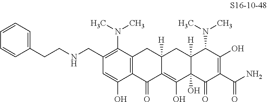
C12=C(C(N(C)C)=C(CNCCC3=CC=CC=C3)C=C1O)CC1([H])C(=C(O)C3(O)C([H])(C1)C(N(C)C)C(O)=C(C(N)=O)C3=O)C2=O
